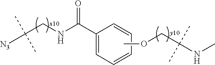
N(C(C1=CC=CC=C1)=O)CC([N3])(C)C.C(C(NC)(C)C)OC
